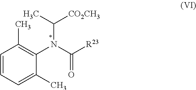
C1=CC=C(C)C(N(C(=O)[R23])C([CO2CH3])C)=C1C
